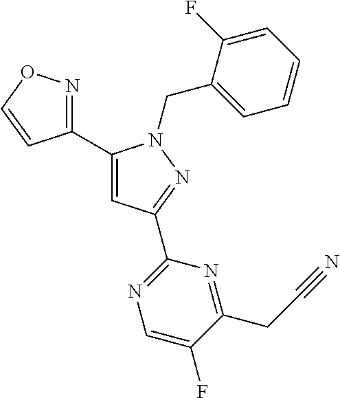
C1(C2=CC(C3=NC=C(F)C(CC#N)=N3)=NN2CC2=CC=CC=C2F)=NOC=C1
